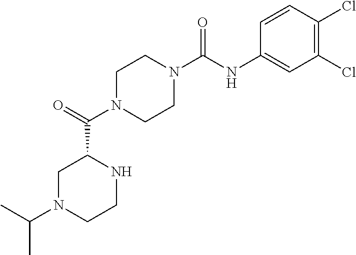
C1N(C(C)C)CCNC1C(=O)N1CCN(C(NC2=CC(Cl)=C(Cl)C=C2)=O)CC1
